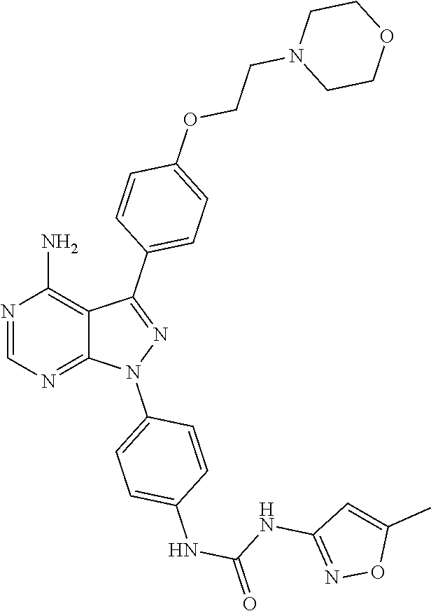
N1=CN=C2C(=C1N)C(C1=CC=C(OCCN3CCOCC3)C=C1)=NN2C1=CC=C(NC(NC2=NOC(C)=C2)=O)C=C1
